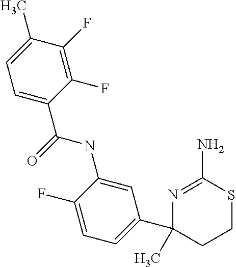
C1=C(C(=O)NC2=CC(C3(C)CCSC(N)=N3)=CC=C2F)C(F)=C(F)C(C)=C1
